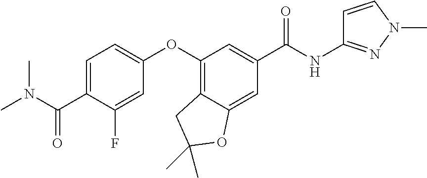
C1=C(C(N(C)C)=O)C(F)=CC(OC2=C3C(=CC(C(NC4=NN(C)C=C4)=O)=C2)OC(C)(C)C3)=C1
